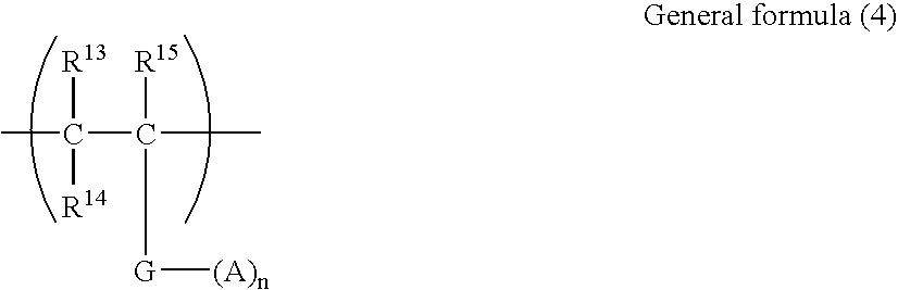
CC([R13])(C([R15])(C)[G][(A)n])[R14]
